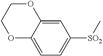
C12=CC=C([SO2]C)C=C1OCCO2
